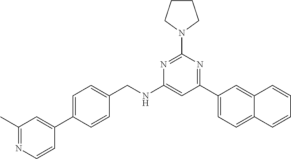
N1=C(N2CCCC2)N=C(C2=CC=C3C(=C2)C=CC=C3)C=C1NCC1=CC=C(C2=CC(C)=NC=C2)C=C1
